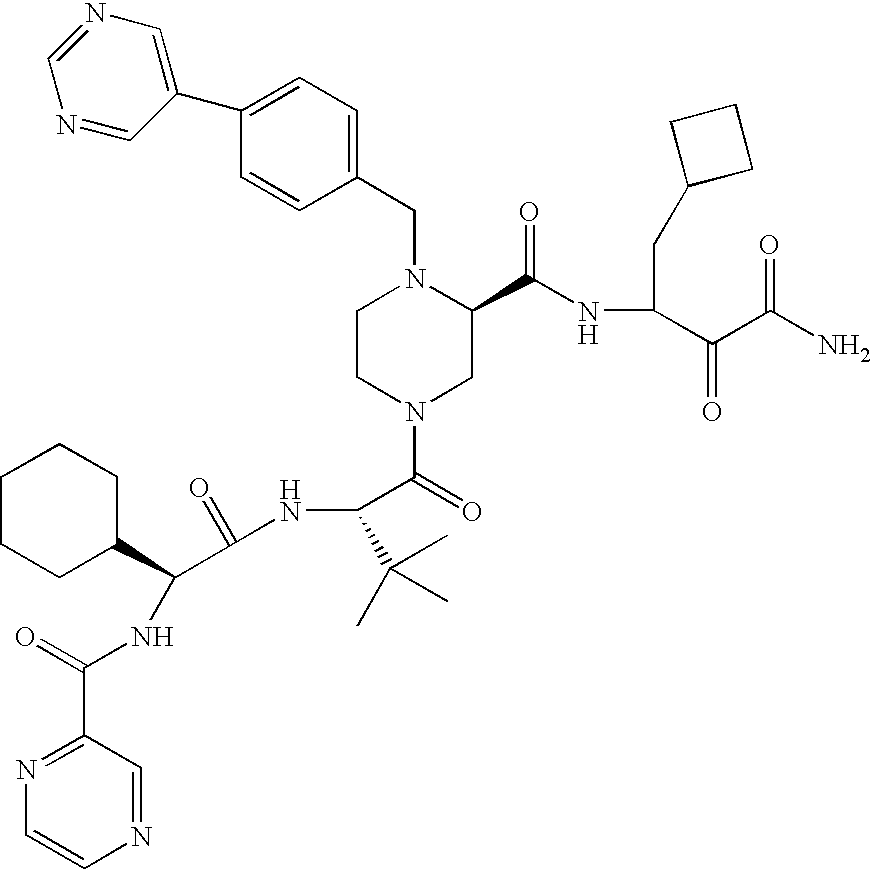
C1(C2=CN=CN=C2)=CC=C(CN2CCN(C(=O)C(NC(C(C3CCCCC3)NC(C3=NC=CN=C3)=O)=O)C(C)(C)C)CC2C(NC(C(C(N)=O)=O)CC2CCC2)=O)C=C1
